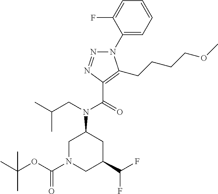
N1(C2=CC=CC=C2F)N=NC(C(=O)N(CC(C)C)C2CN(C(OC(C)(C)C)=O)CC(C(F)F)C2)=C1CCCCOC
